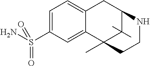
C1=C(S(N)(=O)=O)C=C2C(=C1)CC1NCCC2(C)C1(C)C
